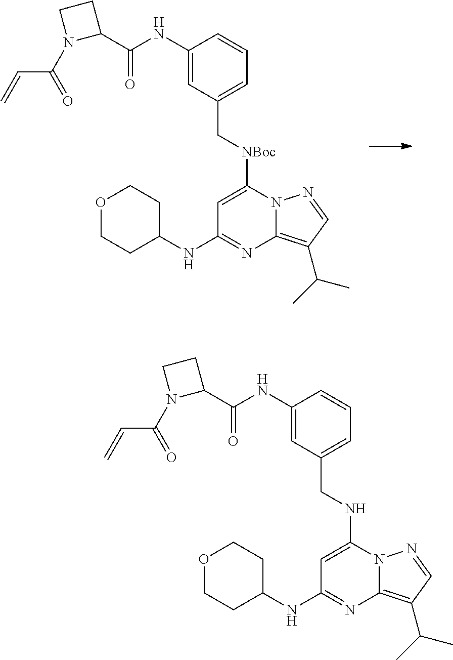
C1(NC(C2CCN2C(C=C)=O)=O)=CC(C[NBoc]C2=CC(NC3CCOCC3)=NC3=C(C(C)C)C=NN23)=CC=C1.C1(NC(C2CCN2C(C=C)=O)=O)=CC(CNC2=CC(NC3CCOCC3)=NC3=C(C(C)C)C=NN23)=CC=C1
